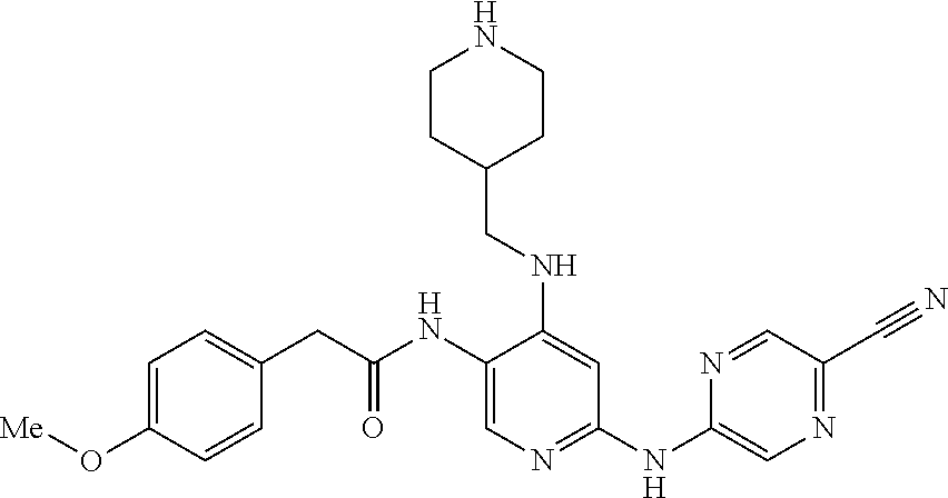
C1(NC(=O)CC2=CC=C(O[Me])C=C2)=CN=C(NC2=CN=C(C#N)C=N2)C=C1NCC1CCNCC1
